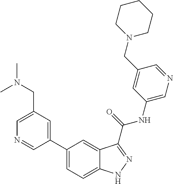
C1(CN(C)C)=CN=CC(C2=CC=C3C(=C2)C(C(NC2=CN=CC(CN4CCCCC4)=C2)=O)=NN3)=C1
